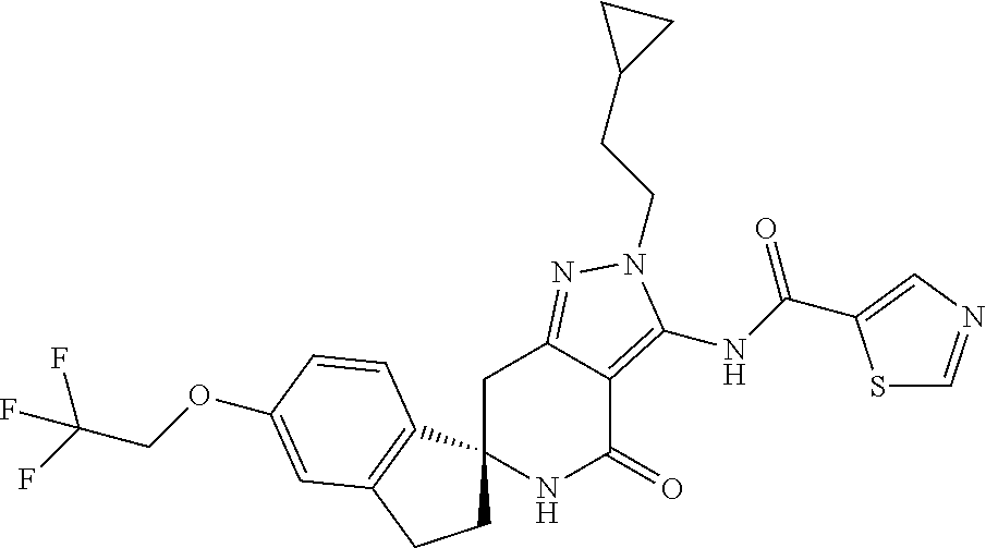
C1C2(C3=C(C1)C=C(OCC(F)(F)F)C=C3)NC(=O)C1=C(NC(=O)C3=CN=CS3)N(CCC3CC3)N=C1C2
